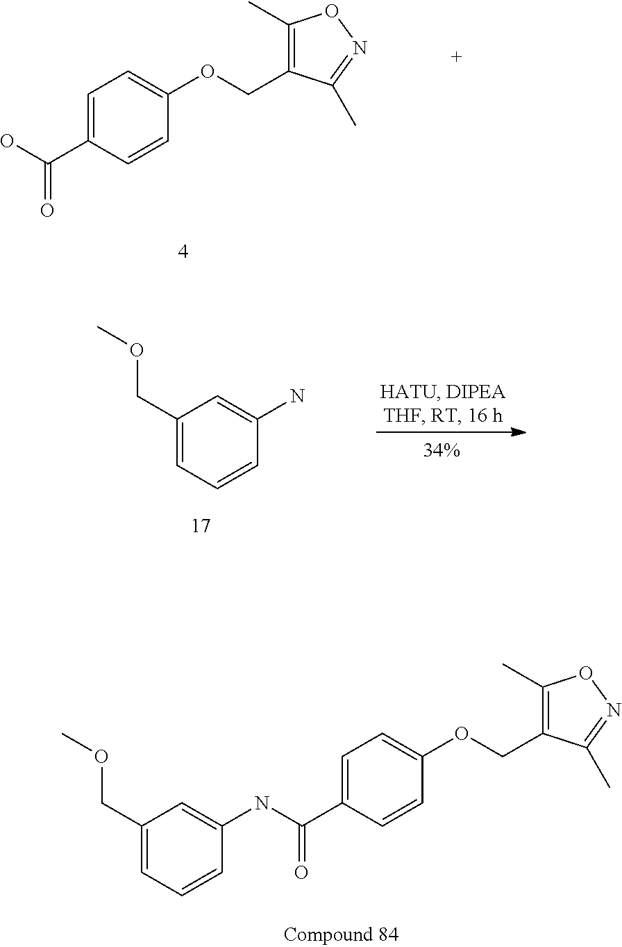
C1(C)=C(COC2=CC=C(C(=O)O)C=C2)C(C)=NO1.C1(COC)=CC=CC(N)=C1.C1(C)=C(COC2=CC=C(C(=O)NC3=CC(COC)=CC=C3)C=C2)C(C)=NO1
